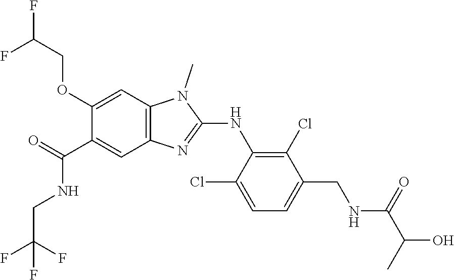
C1(OCC(F)F)=CC2=C(C=C1C(NCC(F)(F)F)=O)N=C(NC1=C(Cl)C(CNC(C(C)O)=O)=CC=C1Cl)N2C
